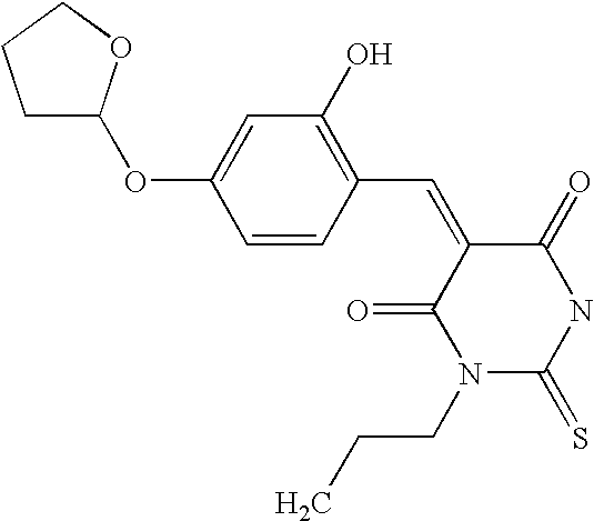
C1C(OC2=CC(O)=C(C=C3C(=O)N(CCC)C(=S)NC3=O)C=C2)OCC1
